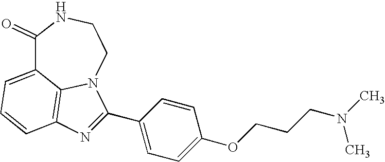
C1(=O)C2=CC=CC3=C2N(CCN1)C(C1=CC=C(OCCCN(C)C)C=C1)=N3
